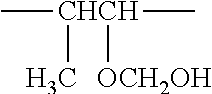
C[CHCH](C)([OCH2OH])C
